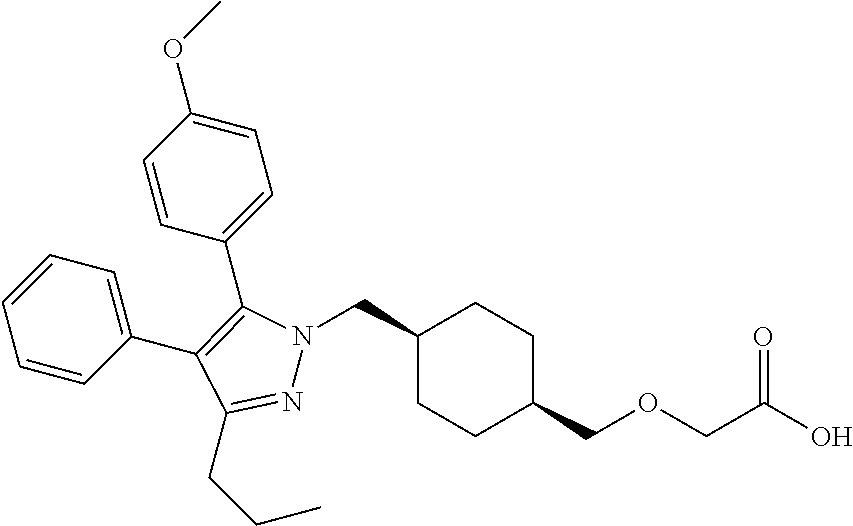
C1(CN2N=C(CCC)C(C3=CC=CC=C3)=C2C2=CC=C(OC)C=C2)CCC(COCC(O)=O)CC1
